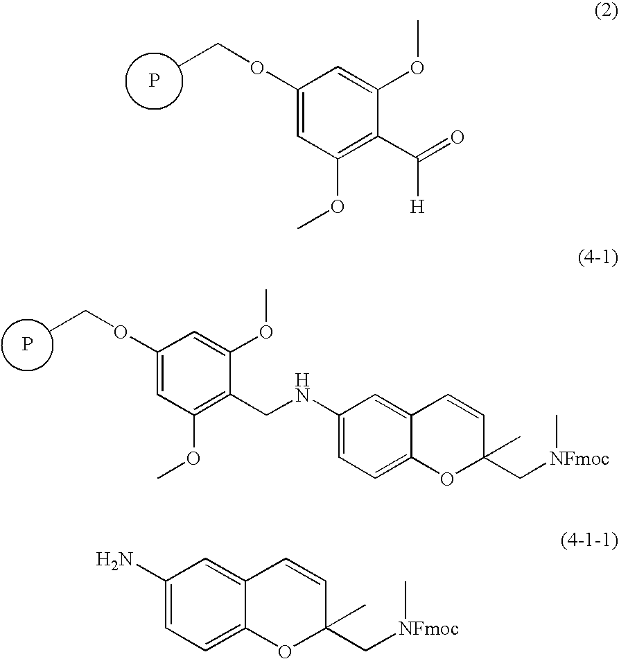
P.C1(OCC)=CC(OC)=C(C(=O)[H])C(OC)=C1.P.C1(OCC)=CC(OC)=C(CNC2=CC=C3C(=C2)C=CC(C[NFmoc]C)(C)O3)C(OC)=C1.C1(N)=CC=C2C(=C1)C=CC(C[NFmoc]C)(C)O2
